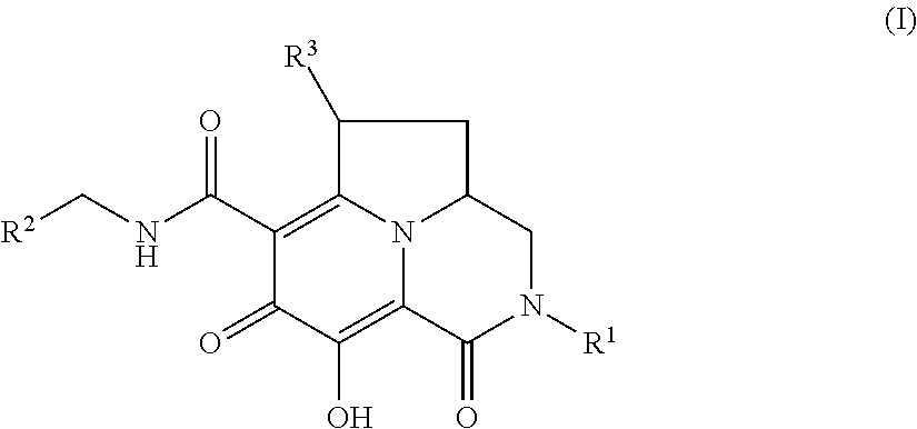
[R2]CNC(C1=C2N3C(CN([R1])C(=O)C3=C(O)C1=O)CC2[R3])=O
